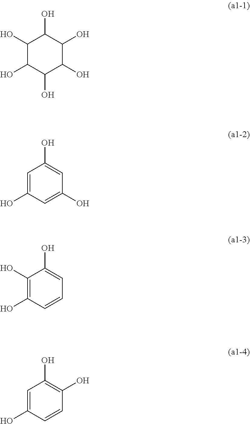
C1(O)C(O)C(O)C(O)C(O)C1O.C1=C(O)C=C(O)C=C1O.C1(O)=C(O)C=CC=C1O.C1=C(O)C=CC(O)=C1O
